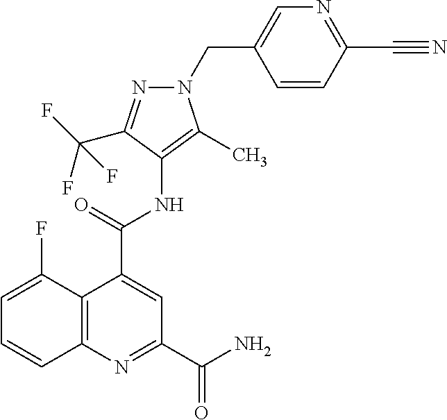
C12=C(N=C(C(=O)N)C=C1C(=O)NC1=C(C)N(CC3=CN=C(C#N)C=C3)N=C1C(F)(F)F)C=CC=C2F
